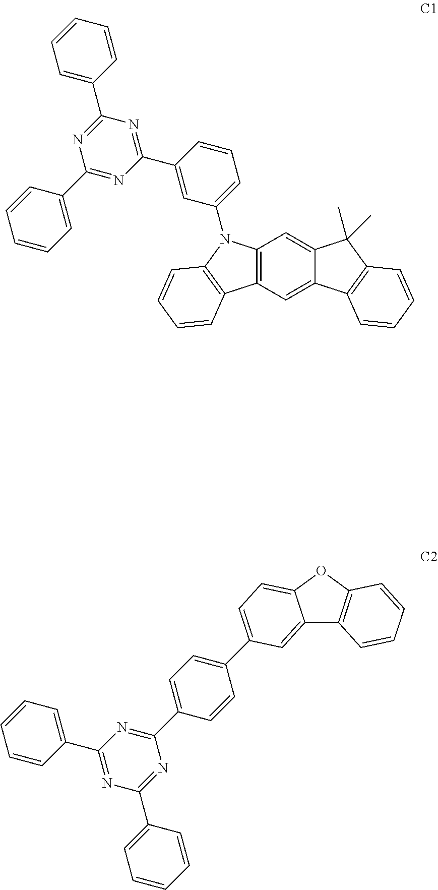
C12=C(C=C3C(=C1)C(C)(C)C1=C3C=CC=C1)C1=C(N2C2=CC=CC(C3=NC(C4=CC=CC=C4)=NC(C4=CC=CC=C4)=N3)=C2)C=CC=C1.C1=CC=CC(C2=NC(C3=CC=CC=C3)=NC(C3=CC=C(C4=CC=C5C(=C4)C4=C(O5)C=CC=C4)C=C3)=N2)=C1
